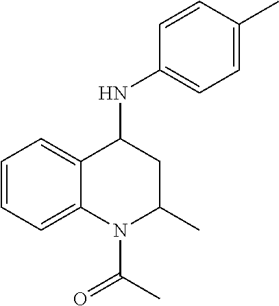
C1=CC=C2C(=C1)C(NC1=CC=C(C)C=C1)CC(C)N2C(C)=O
